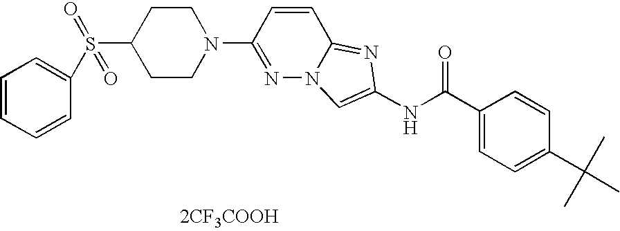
N1=C(N2CCC(S(=O)(C3=CC=CC=C3)=O)CC2)C=CC2=NC(NC(=O)C3=CC=C(C(C)(C)C)C=C3)=CN12.[2CF3COOH]
